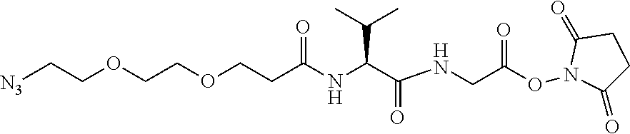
[N3]CCOCCOCCC(NC(C(NCC(ON1C(=O)CCC1=O)=O)=O)C(C)C)=O
